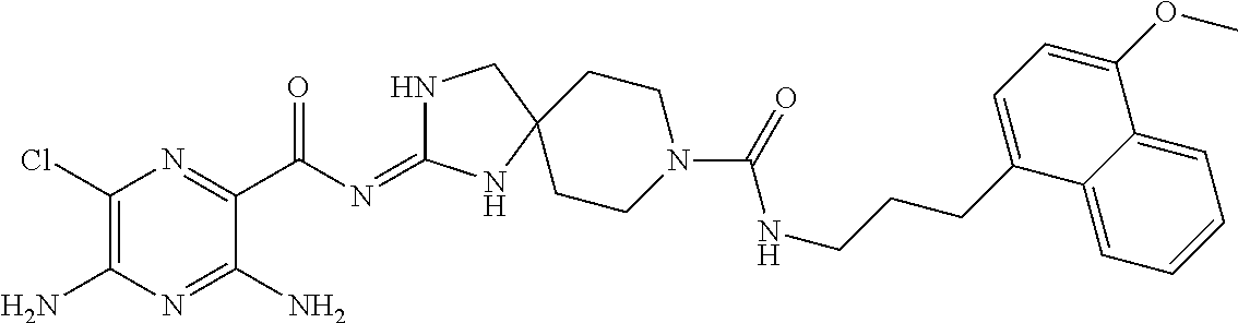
C1(Cl)=C(N)N=C(N)C(C(N=C2NCC3(N2)CCN(C(NCCCC2=CC=C(OC)C4=CC=CC=C24)=O)CC3)=O)=N1
